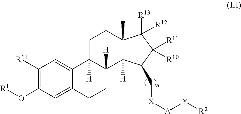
C1([R14])=C(O[R1])C=C2C(=C1)C1([H])C([H])(CC2)C2([H])C(C)(CC1)C([R13])([R12])C([R11])([R10])C2C[X][A][Y][R2]
